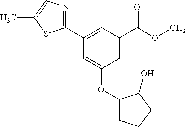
C1=C(C(OC)=O)C=C(C2=NC=C(C)S2)C=C1OC1CCCC1O
